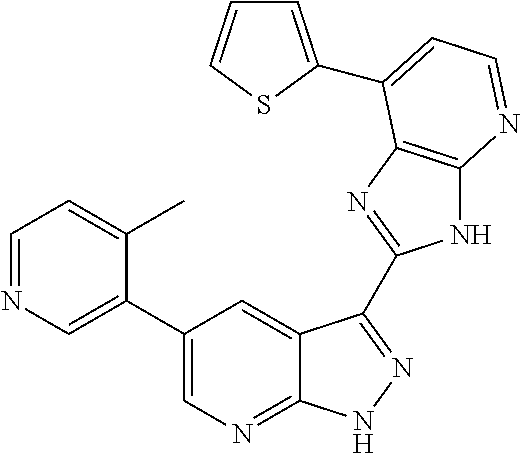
C1=NC=C(C2=CN=C3C(=C2)C(C2=NC4=C(N2)N=CC=C4C2=CC=CS2)=NN3)C(C)=C1
